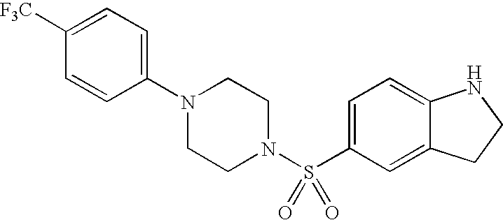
C1(N2CCN(S(C3=CC=C4C(=C3)CCN4)(=O)=O)CC2)=CC=C([F3C])C=C1
